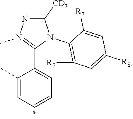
C1(C)=CC=CC=C1C1=N(C)N=C([CD3])N1C1=C([R7])C=C([R8])C=C1[R7]
